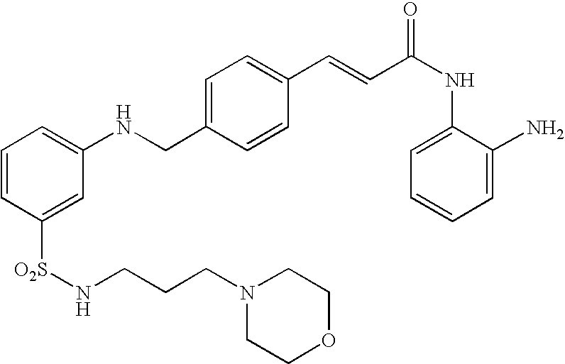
C1=CC([O2S]NCCCN2CCOCC2)=CC(NCC2=CC=C(C=CC(NC3=CC=CC=C3N)=O)C=C2)=C1
